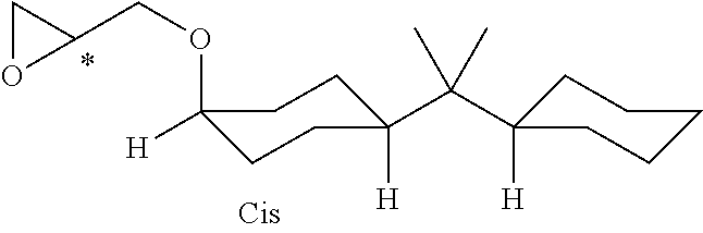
C1([H])(C(C)(C)C2([H])CCCCC2)CCC(OCC2CO2)([H])CC1
